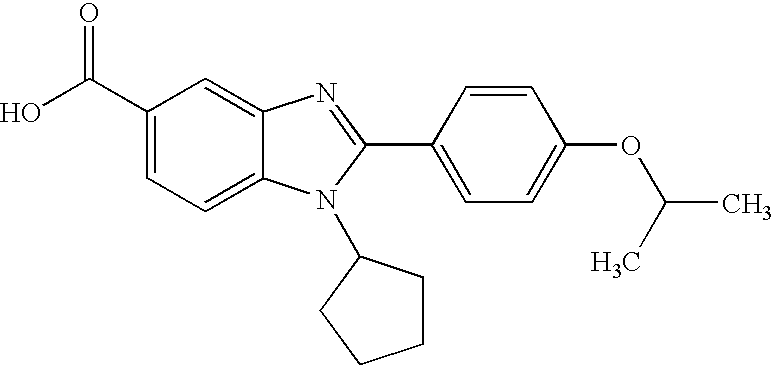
C1(C(O)=O)=CC=C2C(=C1)N=C(C1=CC=C(OC(C)C)C=C1)N2C1CCCC1
